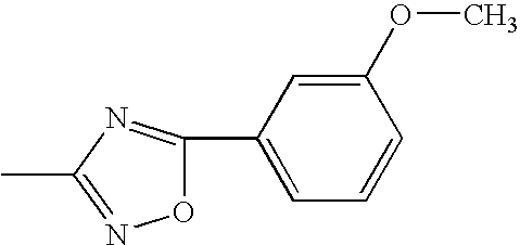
O1C(C2=CC=CC(OC)=C2)=NC(C)=N1
